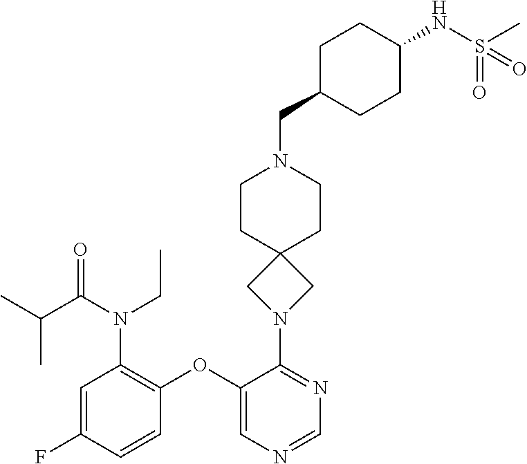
C1=C(F)C=CC(OC2=CN=CN=C2N2CC3(C2)CCN(CC2CCC(NS(C)(=O)=O)CC2)CC3)=C1N(CC)C(=O)C(C)C
